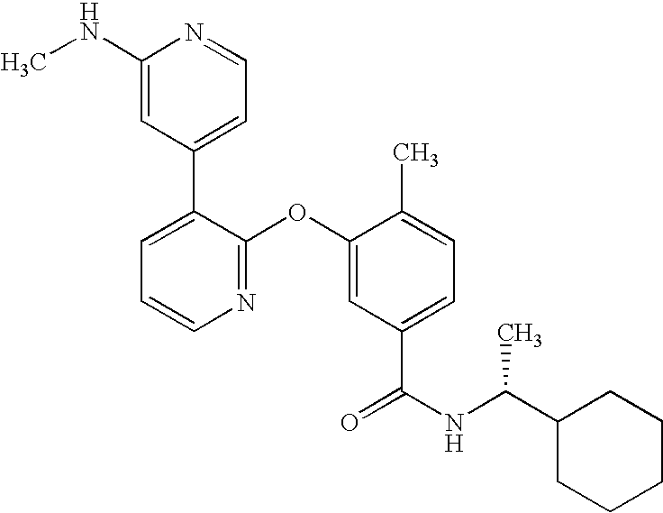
N1=C(OC2=CC(C(NC(C3CCCCC3)C)=O)=CC=C2C)C(C2=CC=NC(NC)=C2)=CC=C1
